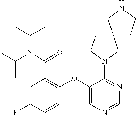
C1(OC2=CN=CN=C2N2CC3(CC2)CCNC3)=C(C(N(C(C)C)C(C)C)=O)C=C(F)C=C1
